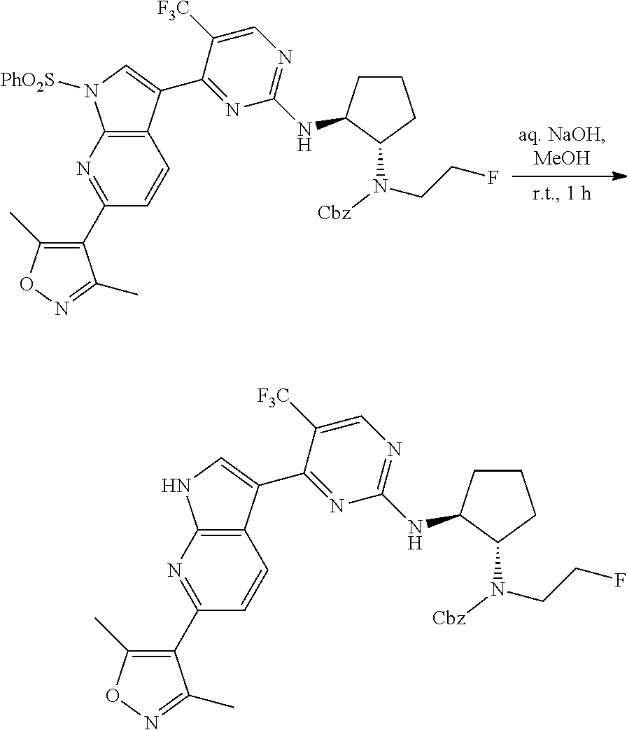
C1CC(NC2=NC=C([F3C])C(C3=CNC4=C3C=CC(C3=C(C)ON=C3C)=N4)=N2)C(N(CCF)[Cbz])C1.C1CC(NC2=NC=C([F3C])C(C3=CN([PhO2S])C4=C3C=CC(C3=C(C)ON=C3C)=N4)=N2)C(N(CCF)[Cbz])C1
